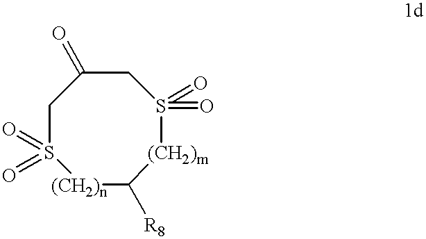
[(CH2)n]1C([R8])[(CH2)m]S(=O)(=O)CC(=O)CS1(=O)=O
